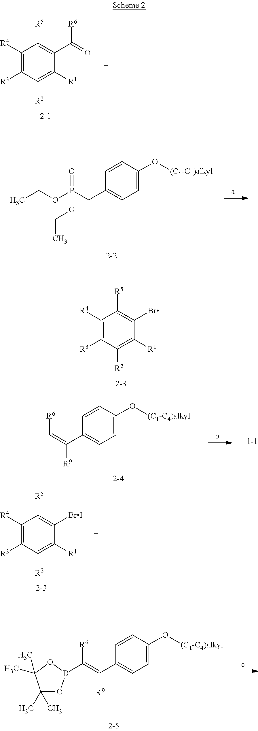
C1([R4])=C([R3])C([R2])=C([R1])C(C(=O)[R6])=C1[R5].C1=CC(O[(C1-C4)alkyl])=CC=C1CP(OCC)(=O)OCC.C1([R4])=C([R3])C([R2])=C([R1])C([BrI])=C1[R5].C1=CC(O[(C1-C4)alkyl])=CC=C1C(=C[R6])[R9].C1([R4])=C([R3])C([R2])=C([R1])C([BrI])=C1[R5].C1=CC(O[(C1-C4)alkyl])=CC=C1C(=C([R6])B1OC(C)(C)C(C)(C)O1)[R9]
